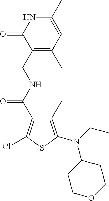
C1(CNC(=O)C2=C(Cl)SC(N(CC)C3CCOCC3)=C2C)=C(C)C=C(C)NC1=O
